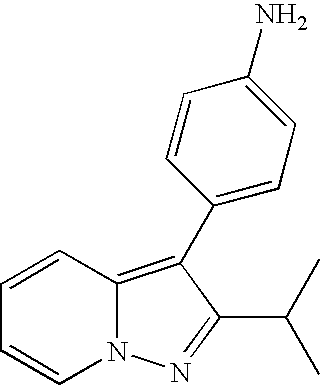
C12=C(C3=CC=C(N)C=C3)C(C(C)C)=NN1C=CC=C2
